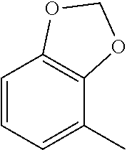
C1=CC=C(C)C2=C1OCO2
